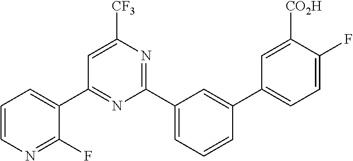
C1(C2=CC=CN=C2F)=NC(C2=CC=CC(C3=CC=C(F)C([CO2H])=C3)=C2)=NC([CF3])=C1
